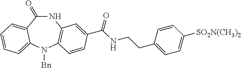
C1(=O)NC2=C(N([Bn])C3=CC=CC=C13)C=CC(C(NCCC1=CC=C([SO2N(CH3)2])C=C1)=O)=C2
